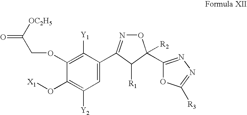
C1=C(C2=NOC([R2])(C3=NN=C([R3])O3)C2[R1])C([Y1])=C(OCC(=O)[OC2H5])C(O[X1])=C1[Y2]
